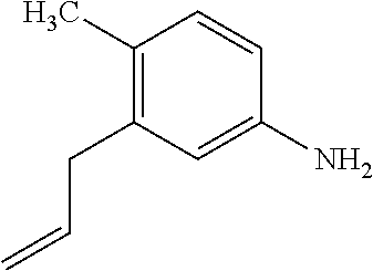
C1(C)=C(CC=C)C=C(N)C=C1
